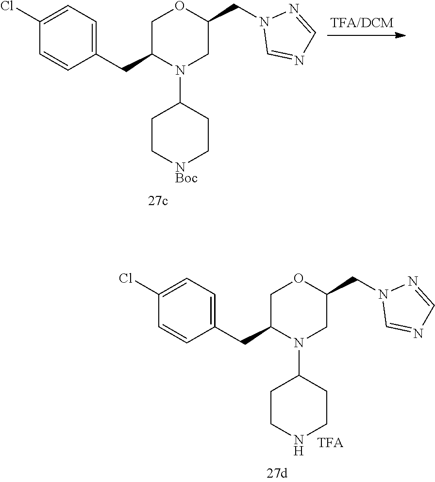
C1(Cl)=CC=C(CC2N(C3CC[NBoc]CC3)CC(CN3C=NC=N3)OC2)C=C1.C1(Cl)=CC=C(CC2N(C3CCNCC3)CC(CN3C=NC=N3)OC2)C=C1
